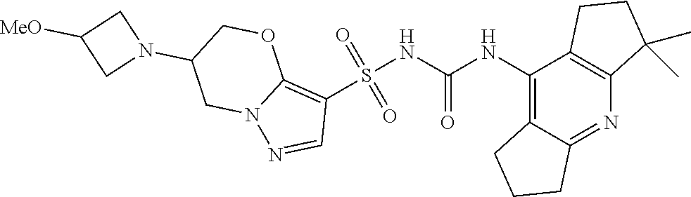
S(NC(NC1=C2C(=NC3=C1CCC3(C)C)CCC2)=O)(C1=C2N(N=C1)CC(N1CC([MeO])C1)CO2)(=O)=O
